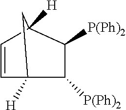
C1=CC2([H])C([P(Ph)2])C([P(Ph)2])C1([H])C2
